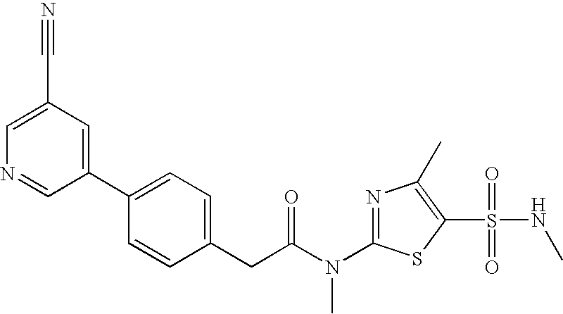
C1=C(C#N)C=C(C2=CC=C(CC(N(C3=NC(C)=C(S(=O)(NC)=O)S3)C)=O)C=C2)C=N1
